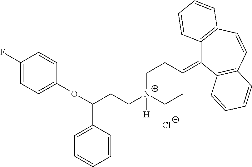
C1(F)=CC=C(OC(CC[N+]2([H])CCC(=C3C4=C(C=CC5=C3C=CC=C5)C=CC=C4)CC2)C2=CC=CC=C2)C=C1.[Cl-]
